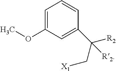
C1=C(OC)C=C(C(C[X1])([R2])[R2])C=C1
